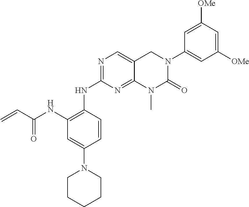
N1=C(NC2=C(NC(C=C)=O)C=C(N3CCCCC3)C=C2)N=C2C(=C1)CN(C1=CC([OMe])=CC([OMe])=C1)C(=O)N2C
